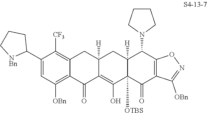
C1(C2CCC[NBn]2)=CC([OBn])=C2C(=C1[CF3])CC1([H])C(=C(O)C3([OTBS])C([H])(C1)C(N1CCCC1)C1=C(C3=O)C([OBn])=NO1)C2=O
